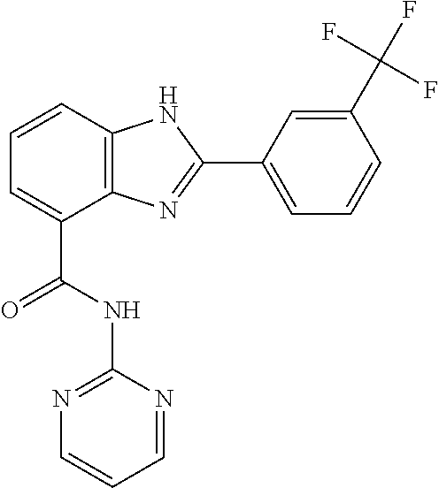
C1=CC2=C(C(C(NC3=NC=CC=N3)=O)=C1)N=C(C1=CC=CC(C(F)(F)F)=C1)N2
